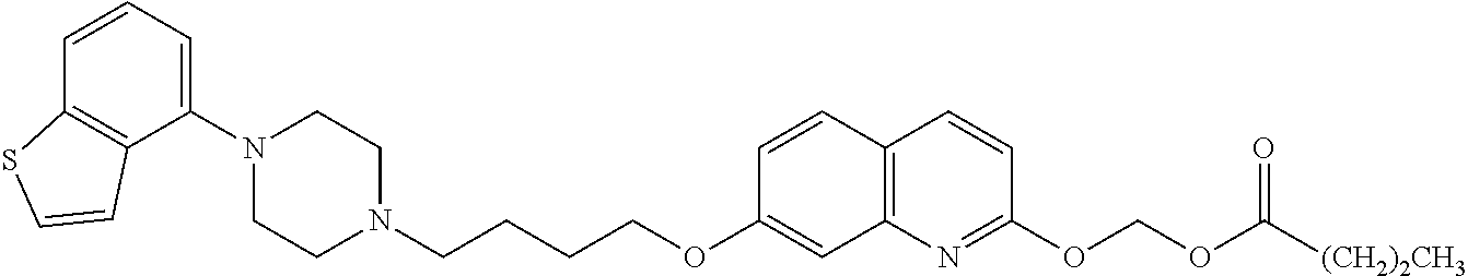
C1(N2CCN(CCCCOC3=CC4=C(C=C3)C=CC(OCOC([(CH2)2CH3])=O)=N4)CC2)=CC=CC2=C1C=CS2
